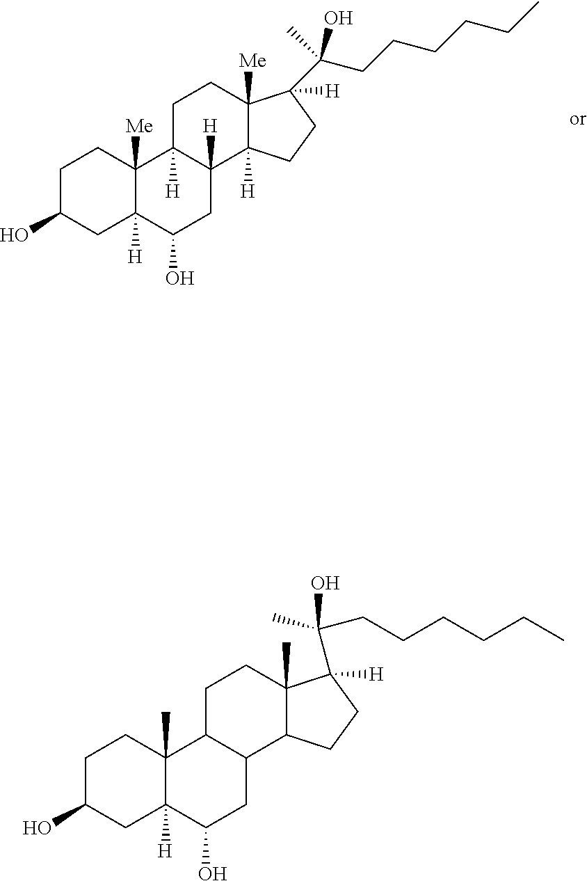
C1C(O)CC2([H])C([Me])(C1)C1([H])C([H])(CC2O)C2([H])C([Me])(CC1)C(C(CCCCCC)(O)C)([H])CC2.C1C(O)CC2([H])C(C)(C1)C1C(CC2O)C2C(C)(CC1)C([H])(C(CCCCCC)(C)O)CC2
